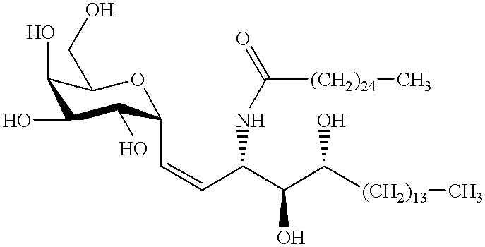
C1(O)C(CO)OC(C=CC(C(C([(CH2)13]C)O)O)NC(=O)[(CH2)24]C)C(O)C1O
